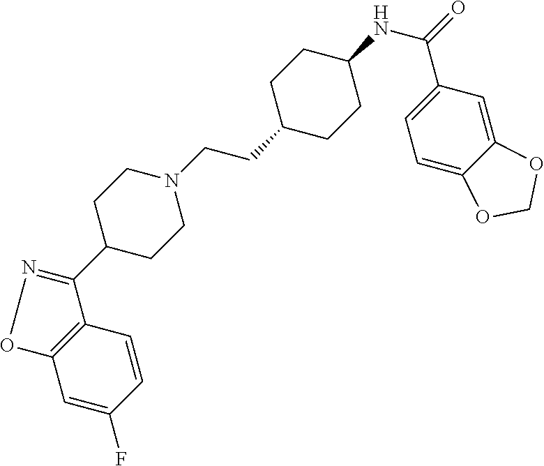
C1=C(F)C=CC2=C1ON=C2C1CCN(CCC2CCC(NC(=O)C3=CC=C4C(=C3)OCO4)CC2)CC1
